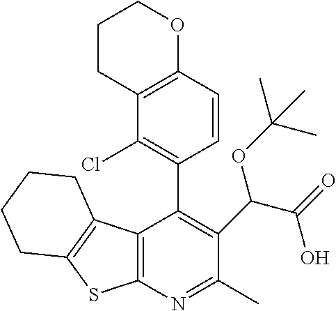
C12=C(N=C(C)C(C(C(=O)O)OC(C)(C)C)=C1C1=C(Cl)C3=C(C=C1)OCCC3)SC1=C2CCCC1
